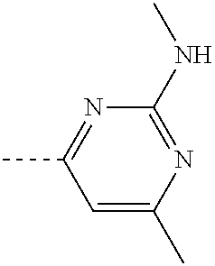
N1=C(C)C=C(C)N=C1NC
